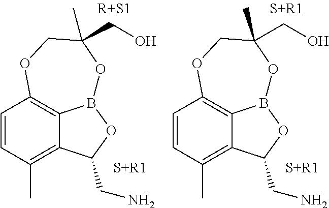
C1=CC(C)=C2C3=C1OCC(C)(CO)OB3OC2CN.C1=CC(C)=C2C3=C1OCC(C)(CO)OB3OC2CN
